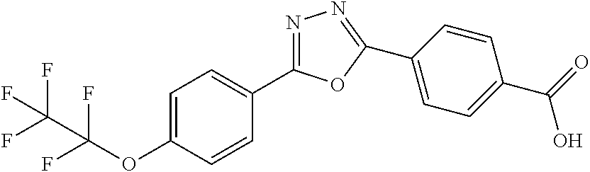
C1=C(OC(F)(F)C(F)(F)F)C=CC(C2=NN=C(C3=CC=C(C(=O)O)C=C3)O2)=C1
